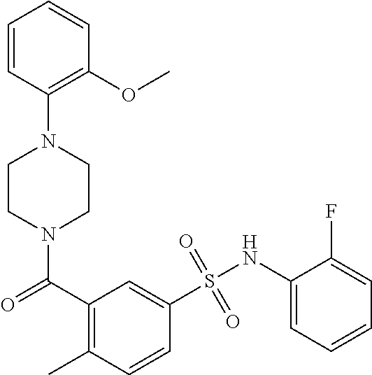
N1(C(=O)C2=C(C)C=CC(S(NC3=CC=CC=C3F)(=O)=O)=C2)CCN(C2=C(OC)C=CC=C2)CC1
